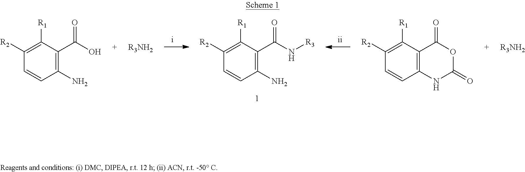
C1([R2])=C([R1])C(C(=O)N[R3])=C(N)C=C1.C1([R2])=C([R1])C(C(=O)O)=C(N)C=C1.[R3NH2].[R3NH2].C1([R2])=C([R1])C2=C(C=C1)NC(=O)OC2=O
